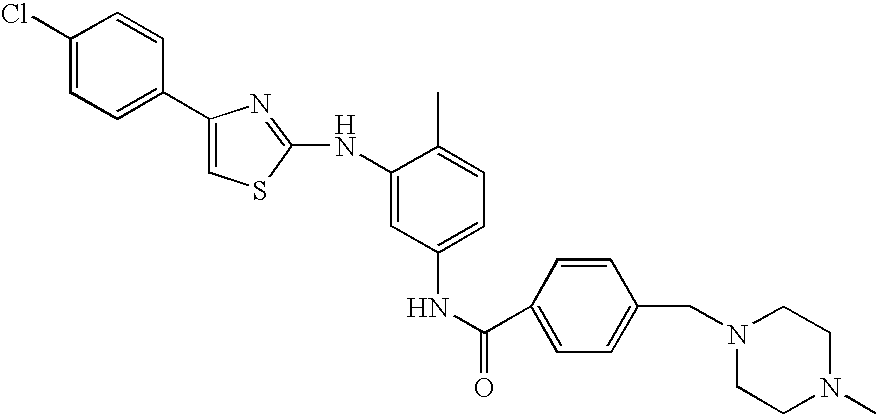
ClC1=CC=C(C2=CSC(NC3=CC(NC(=O)C4=CC=C(CN5CCN(C)CC5)C=C4)=CC=C3C)=N2)C=C1
